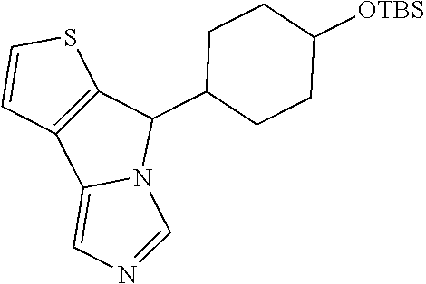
S1C=CC2=C1C(C1CCC([OTBS])CC1)N1C2=CN=C1
